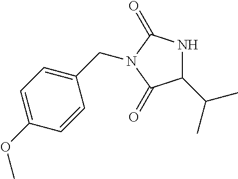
C1(C(C)C)NC(=O)N(CC2=CC=C(OC)C=C2)C1=O
